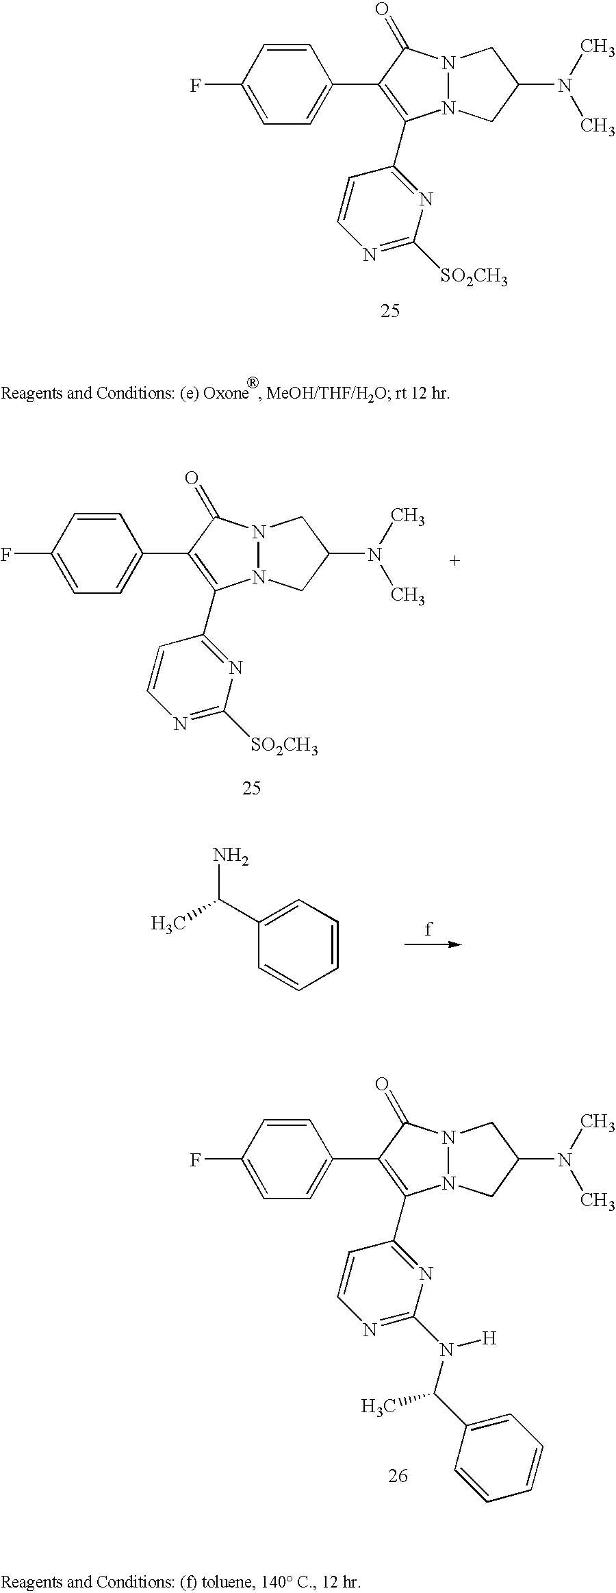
N12N(CC(N(C)C)C1)C(C1=NC([SO2CH3])=NC=C1)=C(C1=CC=C(F)C=C1)C2=O.C1=CC=C(C(C)N)C=C1.N12N(CC(N(C)C)C1)C(C1=NC(N([H])C(C3=CC=CC=C3)C)=NC=C1)=C(C1=CC=C(F)C=C1)C2=O.N12N(CC(N(C)C)C1)C(C1=NC([SO2CH3])=NC=C1)=C(C1=CC=C(F)C=C1)C2=O
